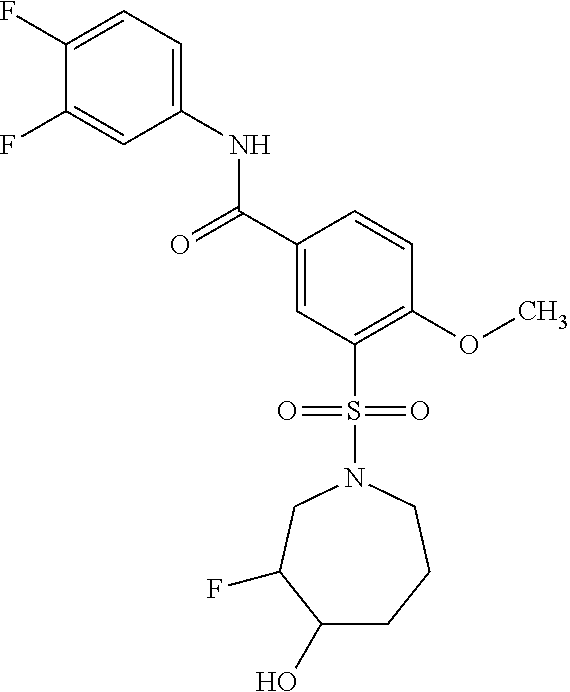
C1(F)=CC=C(NC(C2=CC(S(=O)(=O)N3CC(F)C(O)CCC3)=C(OC)C=C2)=O)C=C1F
